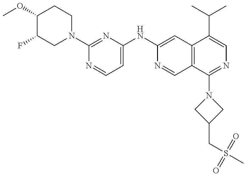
C1(OC)C(F)CN(C2=NC(NC3=CC4=C(C=N3)C(N3CC(CS(C)(=O)=O)C3)=NC=C4C(C)C)=CC=N2)CC1
